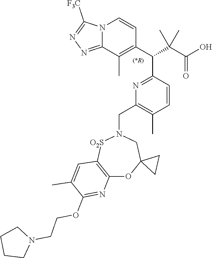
N12C(=NN=C1[F3C])C(C)=C(C(C(C(O)=O)(C)C)C1=NC(CN3[O2S]C4=C(OC5(C3)CC5)N=C(OCCN3CCCC3)C(C)=C4)=C(C)C=C1)C=C2
